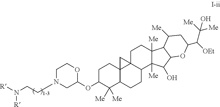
C1N(CCN([R])[R])CC(OC2C([Me])([Me])C3C4(CC2)C2(C4)CCC4([Me])C([Me])(C(O)C5C4C([Me])CC(C([OEt])C([Me])([Me])O)O5)C2CC3)OC1
